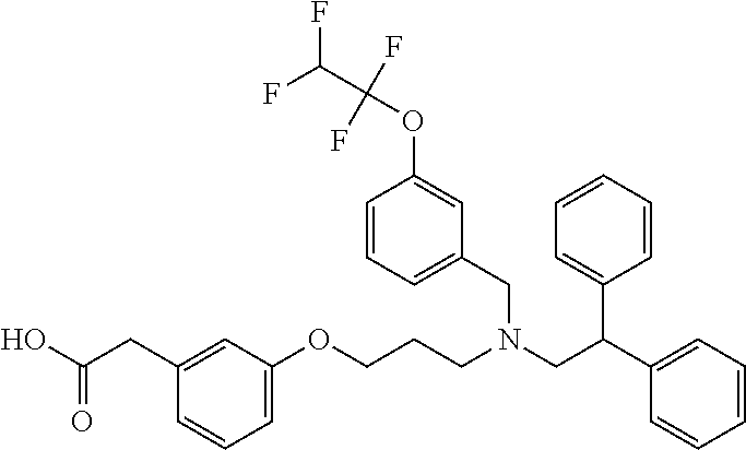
C(CC1=CC(OCCCN(CC(C2=CC=CC=C2)C2=CC=CC=C2)CC2=CC=CC(OC(C(F)F)(F)F)=C2)=CC=C1)(=O)O
